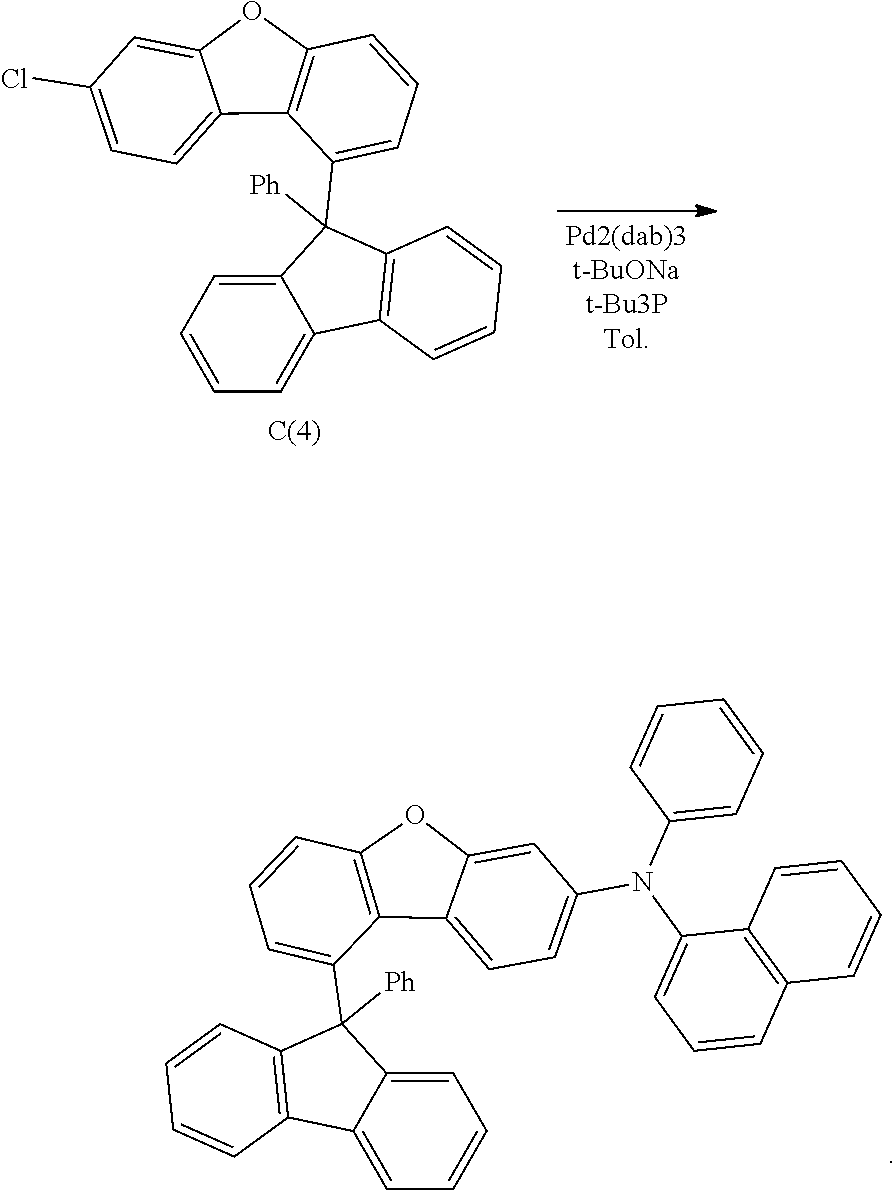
C12=CC=C(Cl)C=C1OC1=C2C(C2([Ph])C3=C(C4=CC=CC=C24)C=CC=C3)=CC=C1.C12=CC=C(N(C3=CC=CC4=C3C=CC=C4)C3=CC=CC=C3)C=C1OC1=C2C(C2([Ph])C3=C(C4=CC=CC=C24)C=CC=C3)=CC=C1
